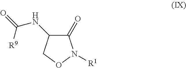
[R9]C(=O)NC1C(=O)N([R1])OC1
